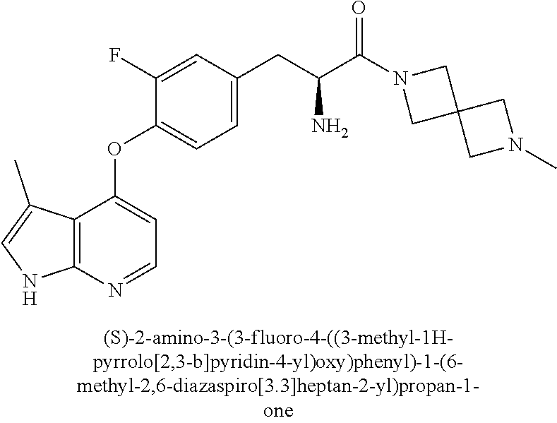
C1(F)=CC(CC(C(N2CC3(C2)CN(C)C3)=O)N)=CC=C1OC1=CC=NC2=C1C(C)=CN2
